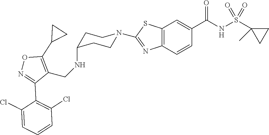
C1CC(NCC2=C(C3CC3)ON=C2C2=C(Cl)C=CC=C2Cl)CCN1C1=NC2=C(C=C(C(NS(C3(C)CC3)(=O)=O)=O)C=C2)S1
